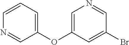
C1=CC=C(OC2=CN=CC(Br)=C2)C=N1
